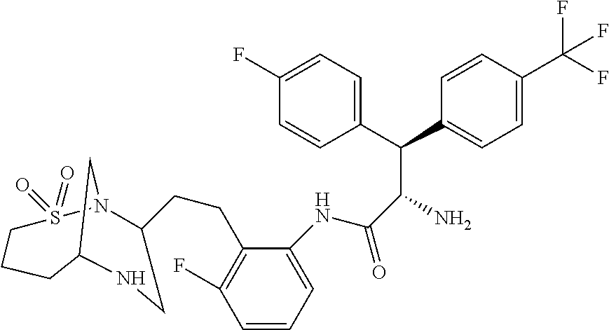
C1=C(F)C=CC(C(C(N)C(NC2=CC=CC(F)=C2CCC2N3CC(NC2)CCCS3(=O)=O)=O)C2=CC=C(C(F)(F)F)C=C2)=C1
